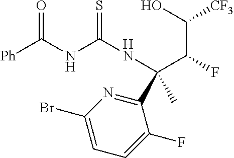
N(C(C(C(O)[CF3])F)(C1=NC(Br)=CC=C1F)C)C(=S)NC([Ph])=O
